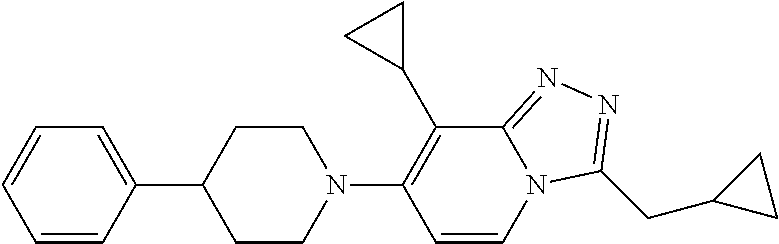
C1=CC(C2CCN(C3=C(C4CC4)C4=NN=C(CC5CC5)N4C=C3)CC2)=CC=C1
